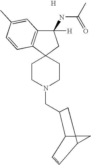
C12(CC(NC(C)=O)([H])C3=C1C=CC(C)=C3)CCN(CC1C3C4(C(C=C3)C4)C1)CC2.[H]
